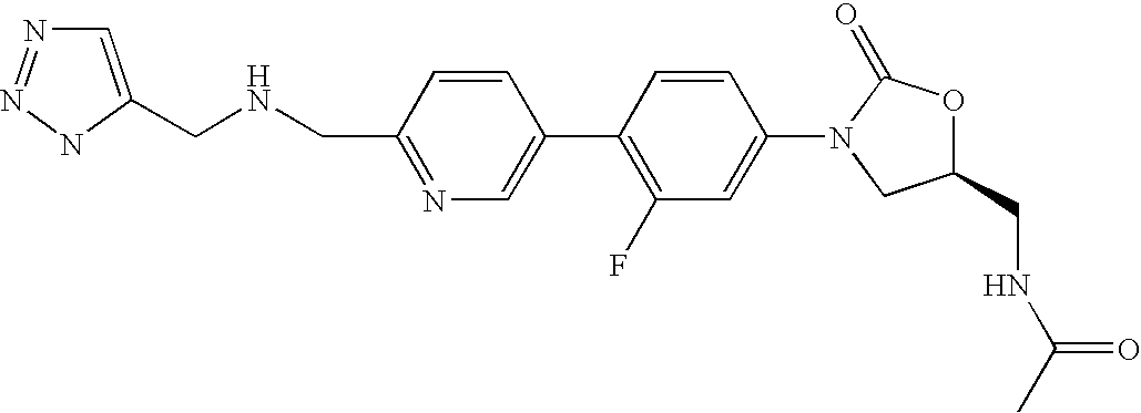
N(CC1=NC=C(C2=C(F)C=C(N3CC(CNC(C)=O)OC3=O)C=C2)C=C1)CC1=CN=NN1
